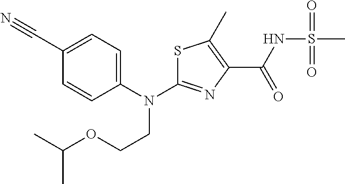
S1C(N(C2=CC=C(C#N)C=C2)CCOC(C)C)=NC(C(NS(C)(=O)=O)=O)=C1C
